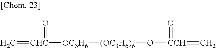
C=[CHC]([OC3H6][(OC3H6)6]O[CCH](=C)=O)=O
